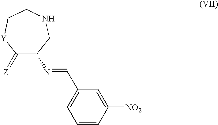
C(C1=CC=CC([NO2])=C1)=NC1C(=[Z])[Y]CCNC1
